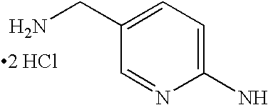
NCC1=CC=C(N)N=C1.[2 HCl]
